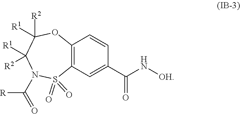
N1(C([R])=O)S(=O)(=O)C2=C(OC([R2])([R1])C1([R2])[R1])C=CC(C(N[OH])=O)=C2
